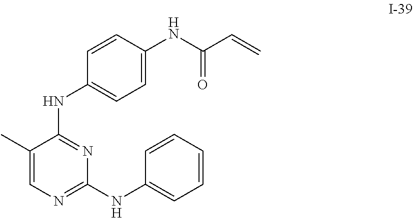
C1(C)=CN=C(NC2=CC=CC=C2)N=C1NC1=CC=C(NC(=O)C=C)C=C1
